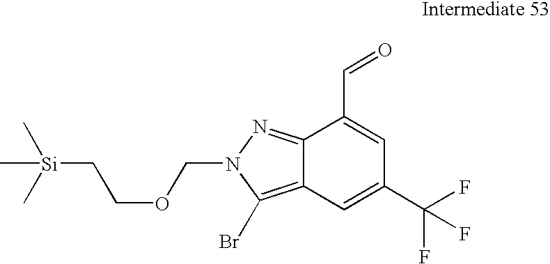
C12=C(Br)N(COCC[Si](C)(C)C)N=C1C(C=O)=CC(C(F)(F)F)=C2
